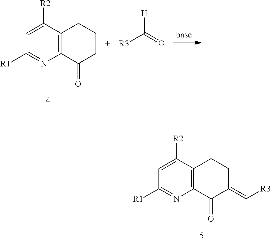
C12=C(C([R2])=CC([R1])=N1)CCCC2=O.[R3]C(=O)[H].C12=C(C([R2])=CC([R1])=N1)CCC(=C[R3])C2=O
